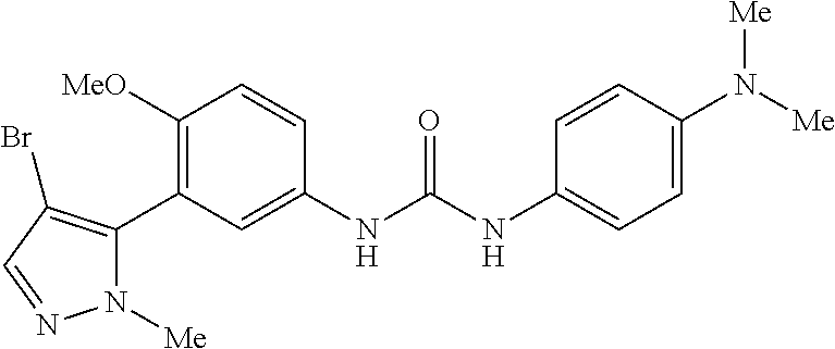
C1([OMe])=C(C2=C(Br)C=NN2[Me])C=C(NC(=O)NC2=CC=C(N([Me])[Me])C=C2)C=C1
